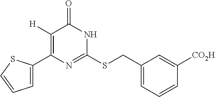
C1=C(C2=C([H])C(=O)NC(SCC3=CC=CC([CO2H])=C3)=N2)SC=C1
